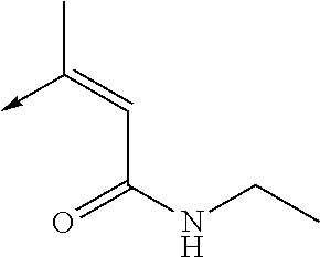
C(C(NCC)=O)=C(->C)C
